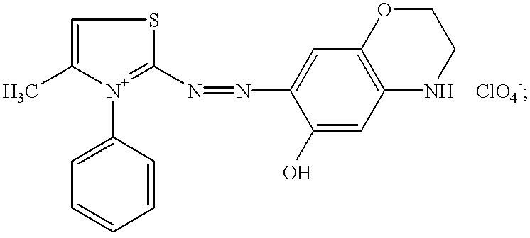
C1=C(C)[N+](C2=CC=CC=C2)=C(N=NC2=CC3=C(C=C2O)NCCO3)S1.[ClO4-]
